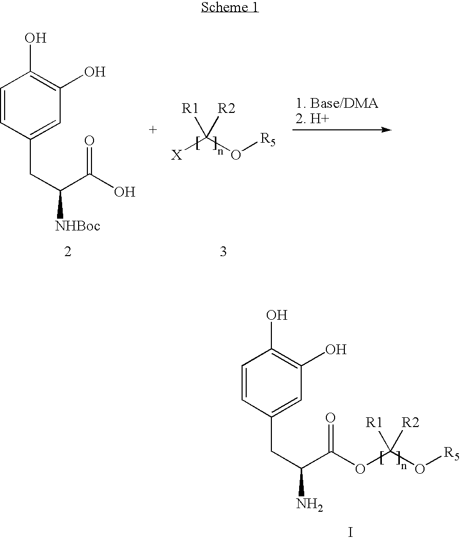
C1=CC(CC(N)C(=O)OC(O[R5])([R1])[R2])=CC(O)=C1O.I.C1=CC(CC([NHBoc])C(O)=O)=CC(O)=C1O.[X]C(O[R5])([R1])[R2]
